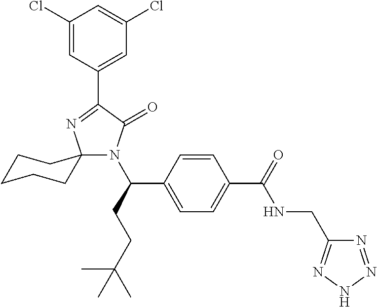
C1(Cl)=CC(C2=NC3(N(C(CCC(C)(C)C)C4=CC=C(C(NCC5=NNN=N5)=O)C=C4)C2=O)CCCCC3)=CC(Cl)=C1
